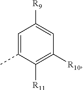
C1=C(C)C([R11])=C([R10])C=C1[R9]
